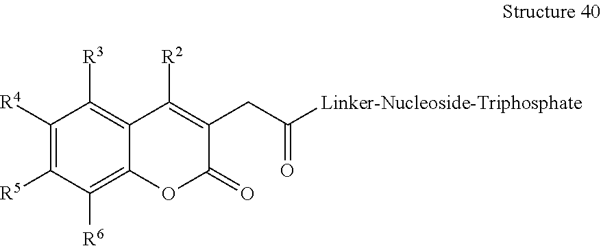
C1([R4])=C([R5])C([R6])=C2C(=C1[R3])C([R2])=C(CC(=O)[Linker-Nucleoside-Triphosphate])C(=O)O2
